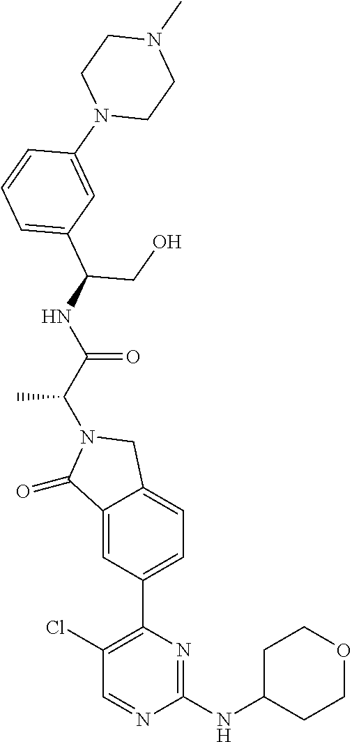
C1(=O)C2=CC(C3=C(Cl)C=NC(NC4CCOCC4)=N3)=CC=C2CN1C(C(=O)NC(C1=CC=CC(N2CCN(C)CC2)=C1)CO)C
